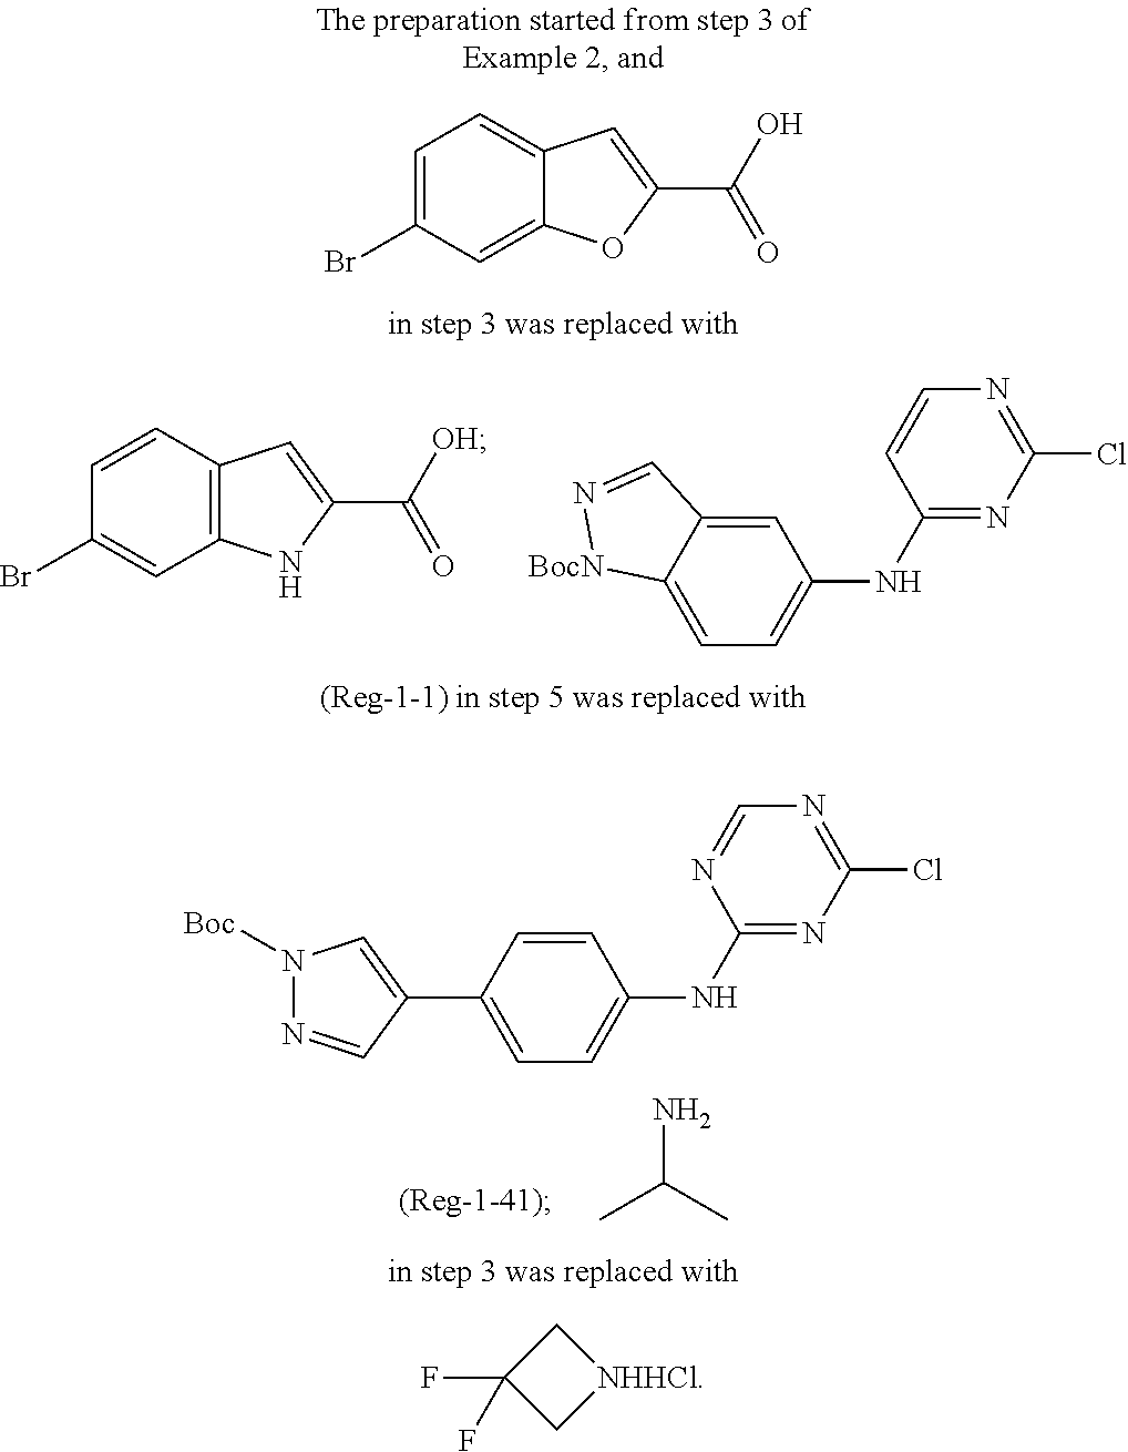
C12=C(C=CC(Br)=C1)C=C(C([OH])=O)N2.C1=C2C(=CC=C1NC1=NC(Cl)=NC=C1)[BocN]N=C2.NC(C)C.C12=CC(Br)=CC=C1C=C(C(O)=O)O2.C1C(F)(F)C[NHHCl]1.C1=CC(C2=CN([Boc])N=C2)=CC=C1NC1=NC(Cl)=NC=N1
